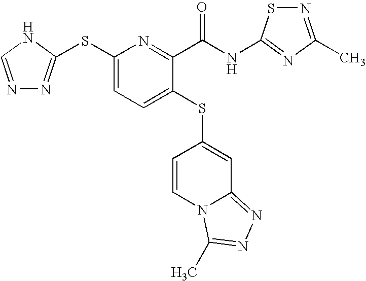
C1(SC2=NN=CN2)=CC=C(SC2=CC3=NN=C(C)N3C=C2)C(C(NC2=NC(C)=NS2)=O)=N1
